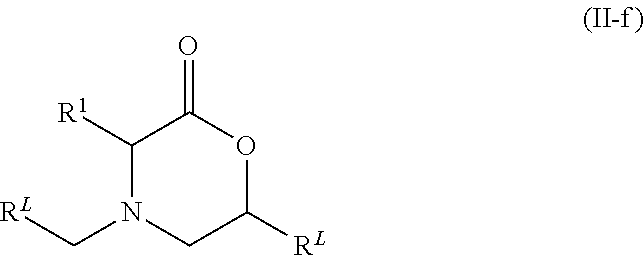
C1([R1])N(C[RL])CC([RL])OC1=O
